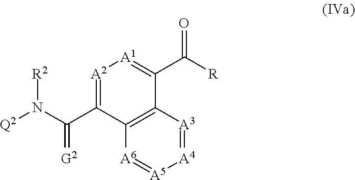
C12=C([A6]=[A5][A4]=[A3]1)C(C(N([Q2])[R2])=[G2])=[A2][A1]=C2C([R])=O
